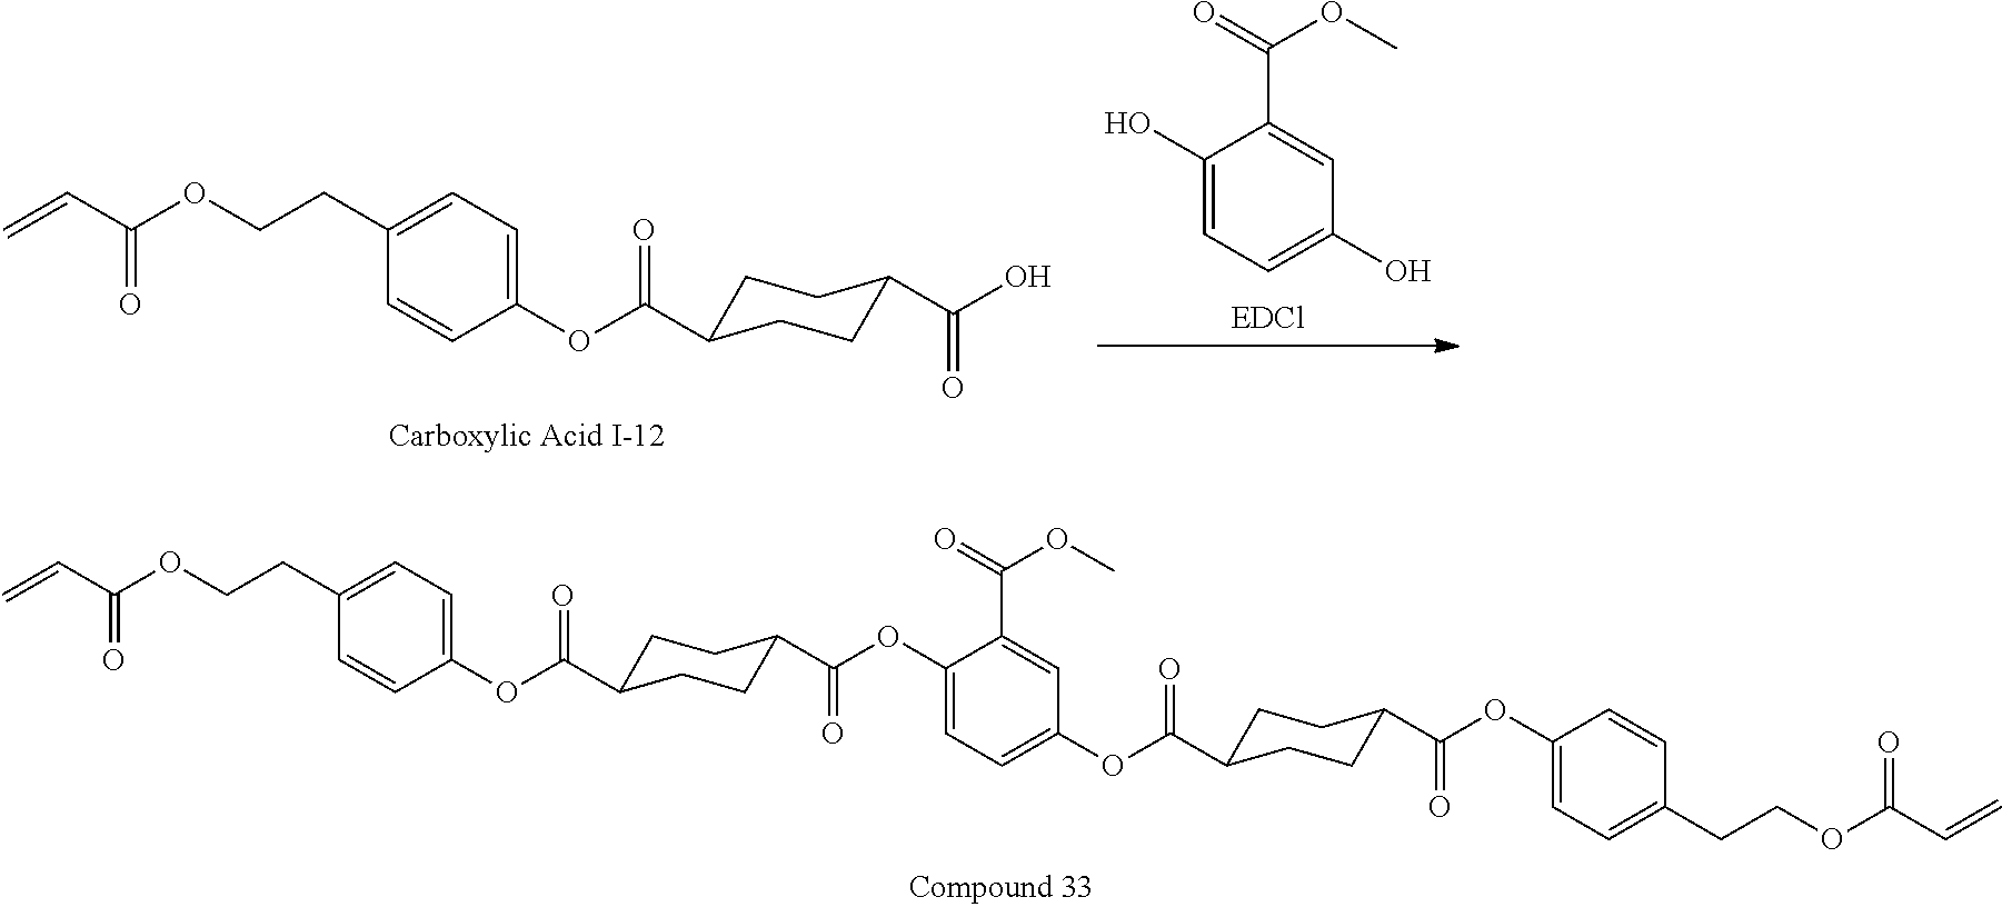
C1(O)=CC=C(O)C=C1C(=O)OC.C1C(C(OC2=CC=C(CCOC(C=C)=O)C=C2)=O)CCC(C(O)=O)C1.C1C(C(OC2=CC=C(CCOC(C=C)=O)C=C2)=O)CCC(C(OC2=CC=C(OC(=O)C3CCC(C(OC4=CC=C(CCOC(C=C)=O)C=C4)=O)CC3)C=C2C(=O)OC)=O)C1
